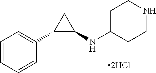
C1=CC=CC(C2C(NC3CCNCC3)C2)=C1
